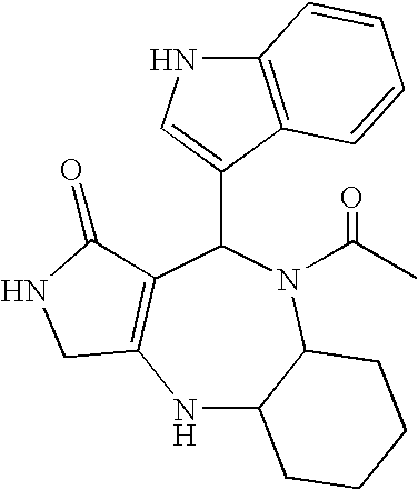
N1C2C(N(C(C)=O)C(C3=CNC4=C3C=CC=C4)C3=C1CNC3=O)CCCC2
